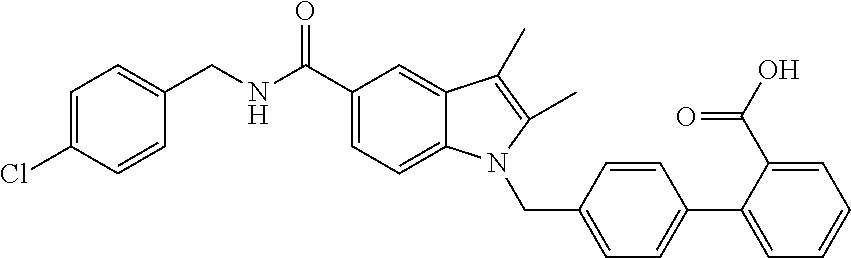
C1=C(C2=CC=C(CN3C4=CC=C(C(NCC5=CC=C(Cl)C=C5)=O)C=C4C(C)=C3C)C=C2)C(C(O)=O)=CC=C1
